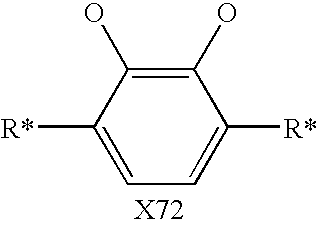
C1=C([R*])C(O)=C(O)C([R*])=C1
